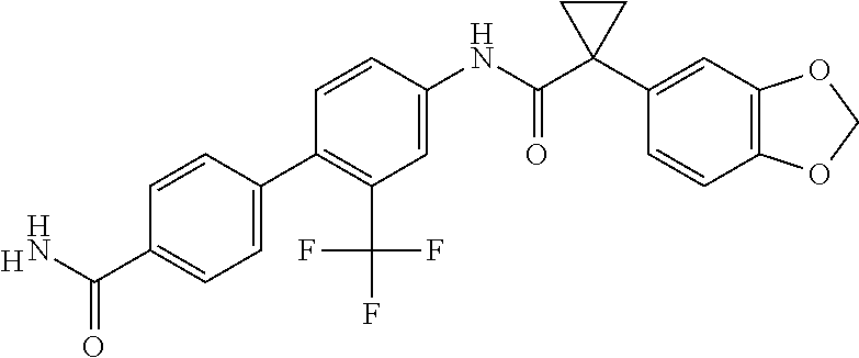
C1(C(F)(F)F)=C(C2=CC=C(C(N)=O)C=C2)C=CC(NC(C2(C3=CC4=C(C=C3)OCO4)CC2)=O)=C1.[H]
